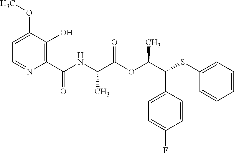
C1(C(NC(C(OC(C(SC2=CC=CC=C2)C2=CC=C(F)C=C2)C)=O)C)=O)=C(O)C(OC)=CC=N1
